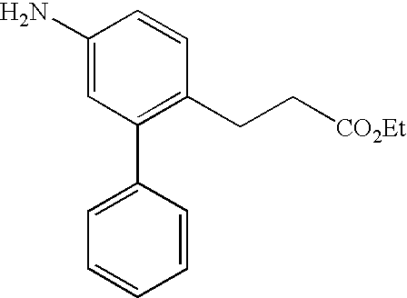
NC1=CC(C2=CC=CC=C2)=C(CC[CO2Et])C=C1
